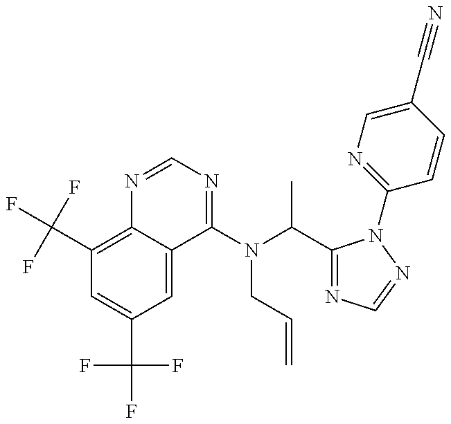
C1(C(F)(F)F)=C2C(=CC(C(F)(F)F)=C1)C(N(C(C)C1=NC=NN1C1=NC=C(C#N)C=C1)CC=C)=NC=N2
